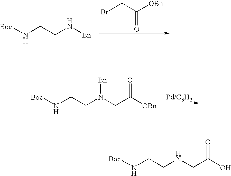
[Boc]NCCN[Bn].BrCC([OBn])=O.[Boc]NCCN(CC([OBn])=O)[Bn].[Boc]NCCNCC(O)=O
